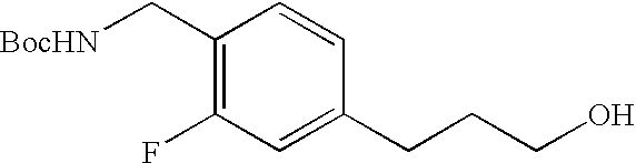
C1(C[BocHN])=C(F)C=C(CCCO)C=C1
